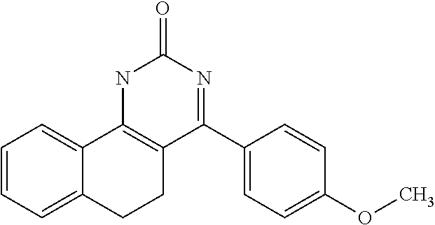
C1=CC=C2C(=C1)C1=C(CC2)C(C2=CC=C(OC)C=C2)=NC(=O)N1
